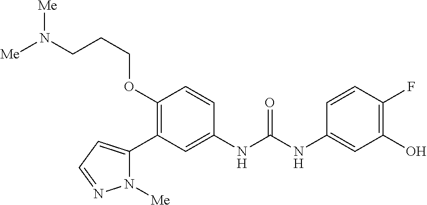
C1(OCCCN([Me])[Me])=C(C2=CC=NN2[Me])C=C(NC(=O)NC2=CC(O)=C(F)C=C2)C=C1
